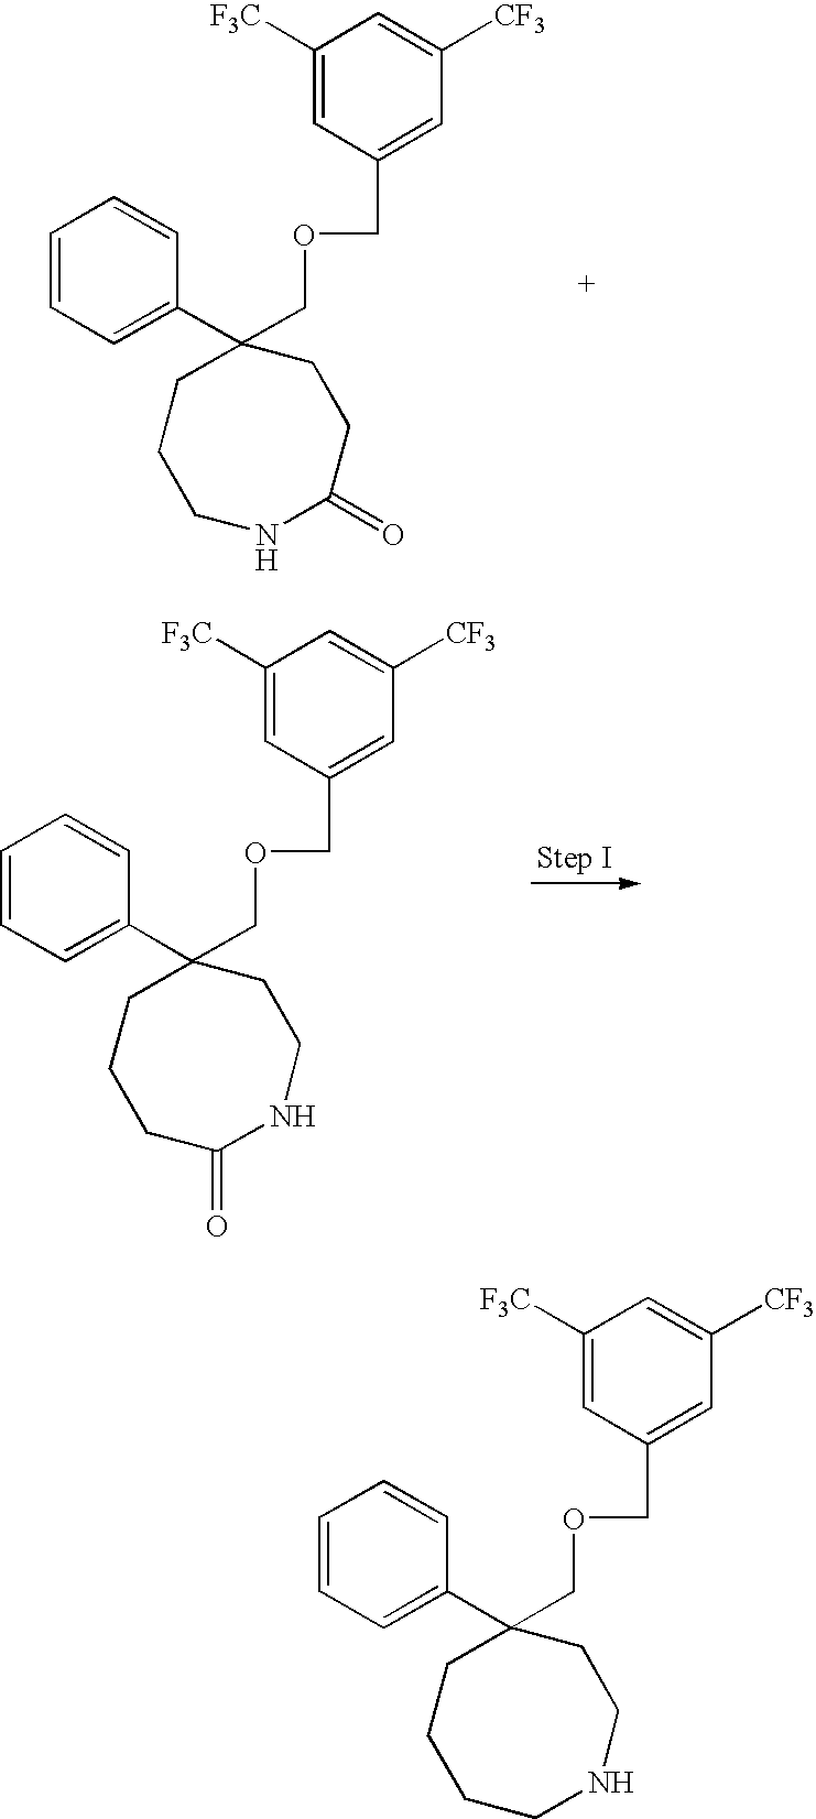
C1([F3C])=CC(COCC2(C3=CC=CC=C3)CCCNC(=O)CC2)=CC([CF3])=C1.C1([F3C])=CC(COCC2(C3=CC=CC=C3)CCCC(=O)NCC2)=CC([CF3])=C1.C1([F3C])=CC(COCC2(C3=CC=CC=C3)CCCCNCC2)=CC([CF3])=C1
